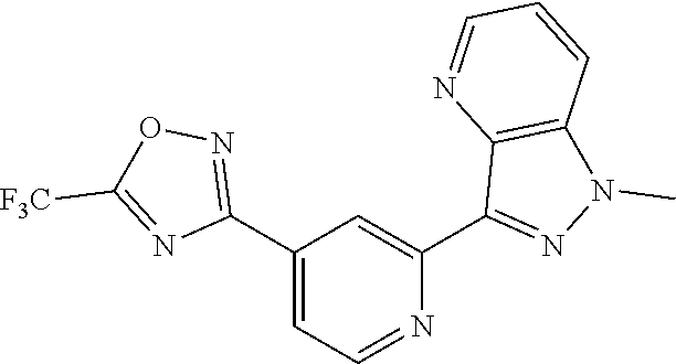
N1=CC=C(C2=NOC([F3C])=N2)C=C1C1=NN(C)C2=C1N=CC=C2
